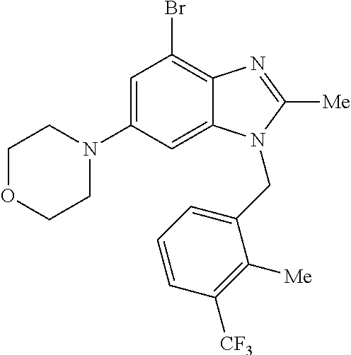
C1=C(N2CCOCC2)C=C2C(=C1Br)N=C([Me])N2CC1=CC=CC([CF3])=C1[Me]
